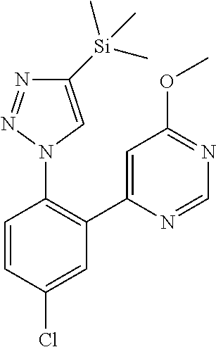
C1=C(C2=C(N3C=C([Si](C)(C)C)N=N3)C=CC(Cl)=C2)N=CN=C1OC
